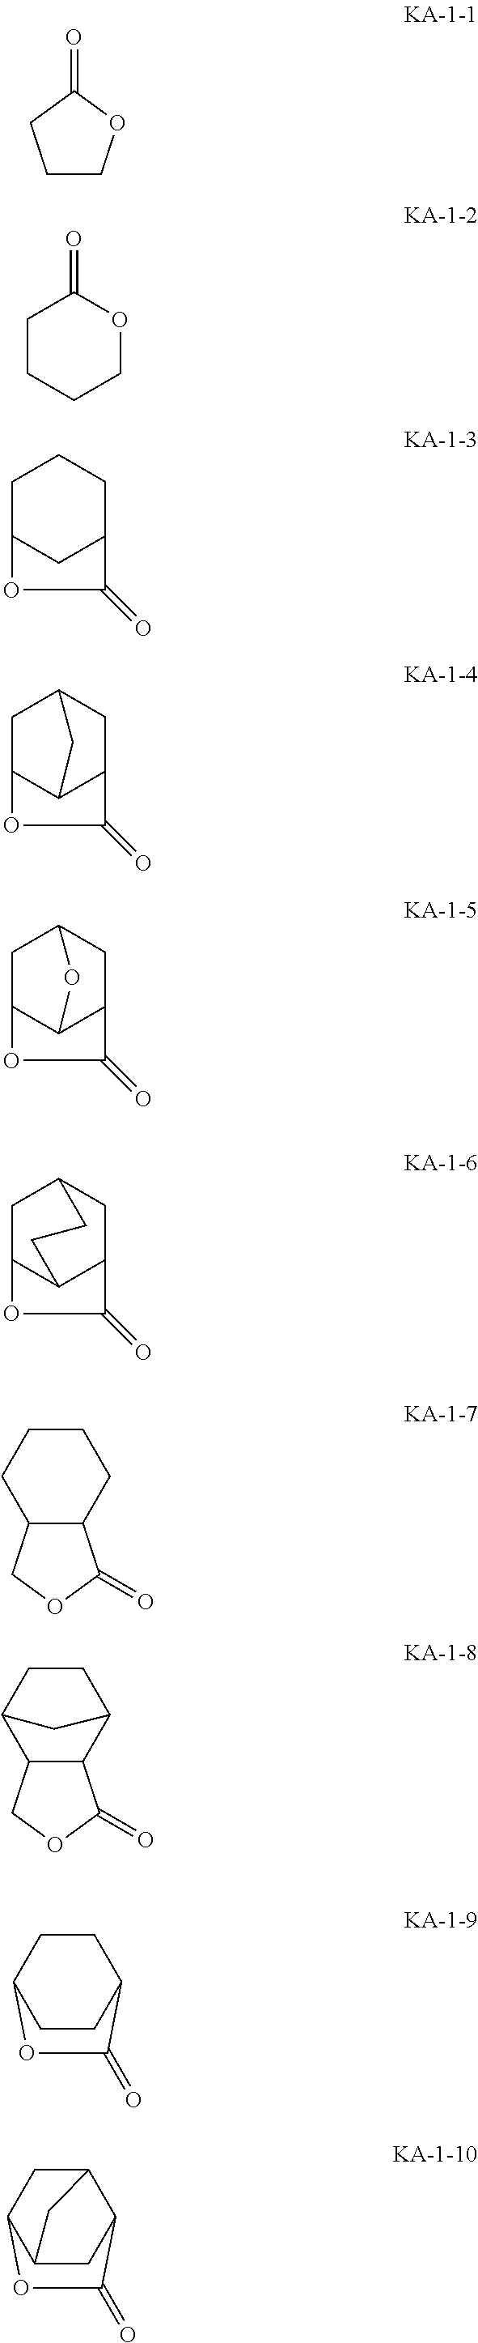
C1COC(=O)C1.C1(=O)CCCCO1.C1C2CC(CC1)C(=O)O2.C1C2C3C(CC1C3)C(=O)O2.C1C2C3C(CC1O3)C(=O)O2.C1C2C3C(CC1CC3)C(=O)O2.C1CCC2C(C1)C(=O)OC2.C1CC2C3C(C1C2)C(=O)OC3.C1CC2CCC1C(=O)O2.C12CC3C(CC1C(=O)O3)C2
